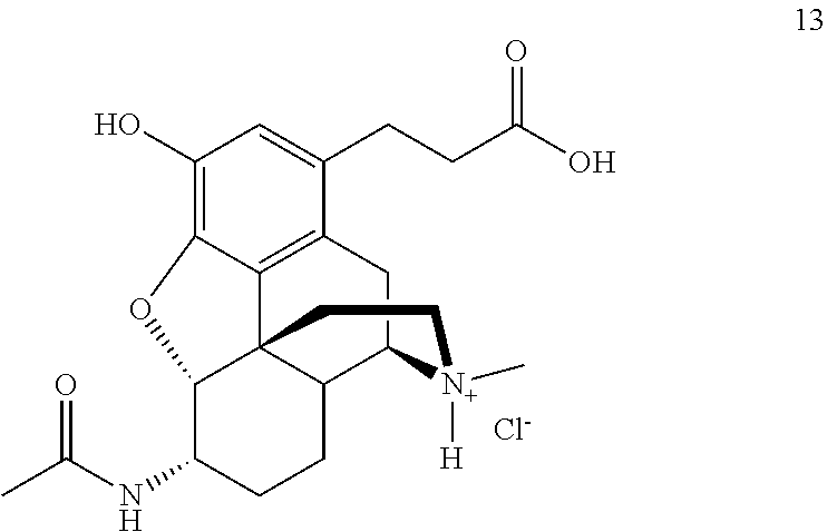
C1(O)=C2C3=C(C(CCC(O)=O)=C1)CC1C4C3(C(C(NC(C)=O)CC4)O2)CC[N+]1(C)[H].[Cl-]
